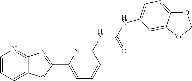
C1=CC=C2C(=N1)N=C(C1=CC=CC(NC(NC3=CC=C4OCOC4=C3)=O)=N1)O2
